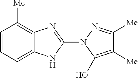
C1=CC=C2C(=C1[Me])N=C(N1C(O)=C([Me])C([Me])=N1)N2
